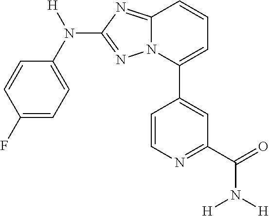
C1=CC(F)=CC=C1N([H])C1=NN2C(=N1)C=CC=C2C1=CC(C(=O)N([H])[H])=NC=C1
